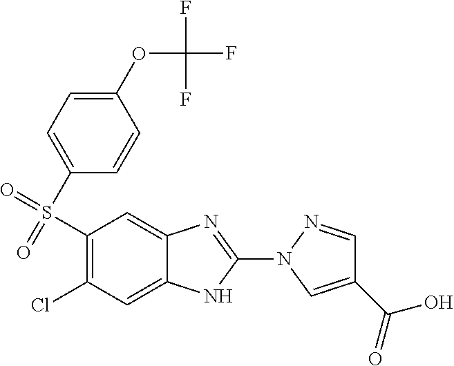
C1(OC(F)(F)F)=CC=C(S(=O)(=O)C2=C(Cl)C=C3C(=C2)N=C(N2C=C(C(=O)O)C=N2)N3)C=C1
